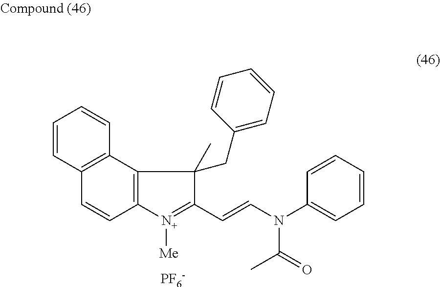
C1=CC2=C(C=C1)C1=C(C=C2)[N+]([Me])=C(C=CN(C2=CC=CC=C2)C(=O)C)C1(CC1=CC=CC=C1)C.[PF6-]
